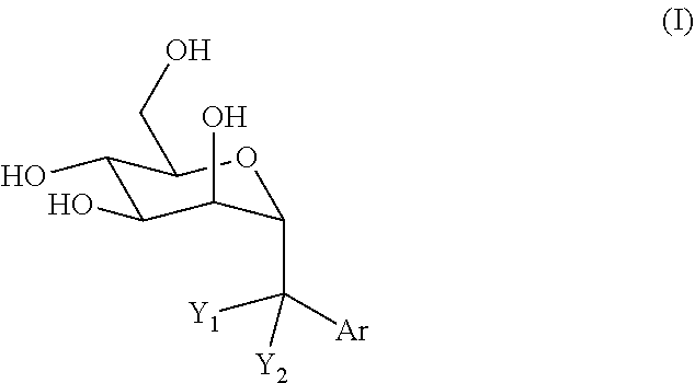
C1(O)C(O)C(O)C(C([Ar])([Y1])[Y2])OC1CO
